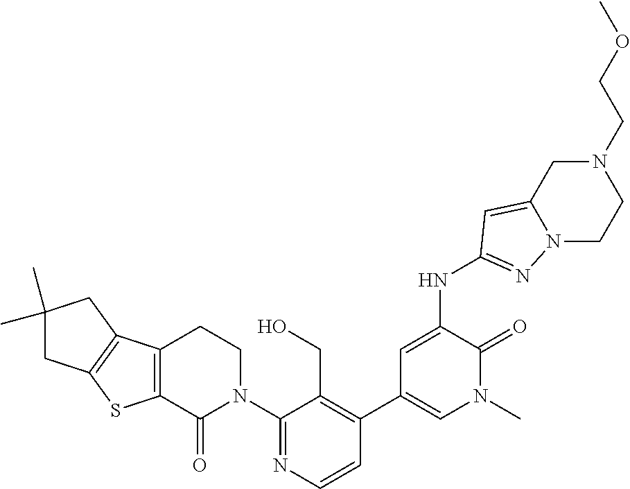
C1(N2CCC3=C(C2=O)SC2=C3CC(C)(C)C2)=NC=CC(C2=CN(C)C(=O)C(NC3=NN4C(=C3)CN(CCOC)CC4)=C2)=C1CO
